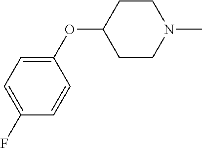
C1CN(C)CCC1OC1=CC=C(F)C=C1
